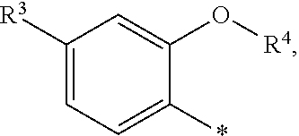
C1([R3])=CC=C(*)C(O[R4])=C1
